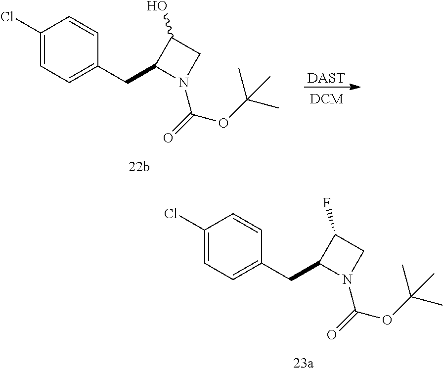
C1(Cl)=CC=C(CC2N(C(=O)OC(C)(C)C)CC2O)C=C1.[DAST].C1(Cl)=CC=C(CC2N(C(=O)OC(C)(C)C)CC2F)C=C1
